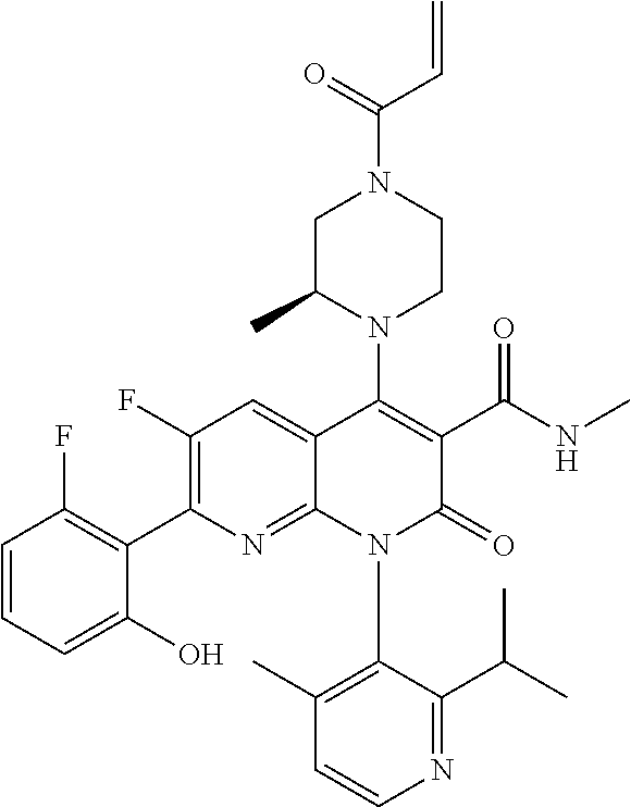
C1=CC=C(O)C(C2=C(F)C=C3C(=N2)N(C2=C(C)C=CN=C2C(C)C)C(=O)C(C(NC)=O)=C3N2CCN(C(=O)C=C)CC2C)=C1F
